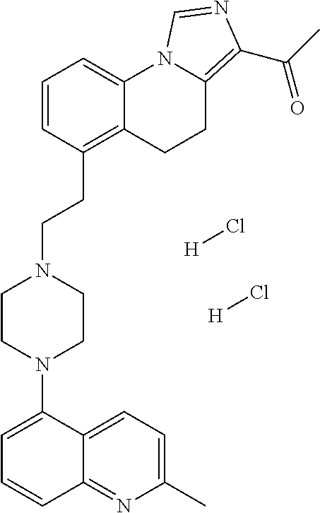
C1(N2CCN(CCC3=C4C(=CC=C3)N3C(=C(C(C)=O)N=C3)CC4)CC2)=CC=CC2=NC(C)=CC=C12.[H]Cl.[H]Cl
